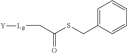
C1=C(CSC(C[LB][Y])=O)C=CC=C1
